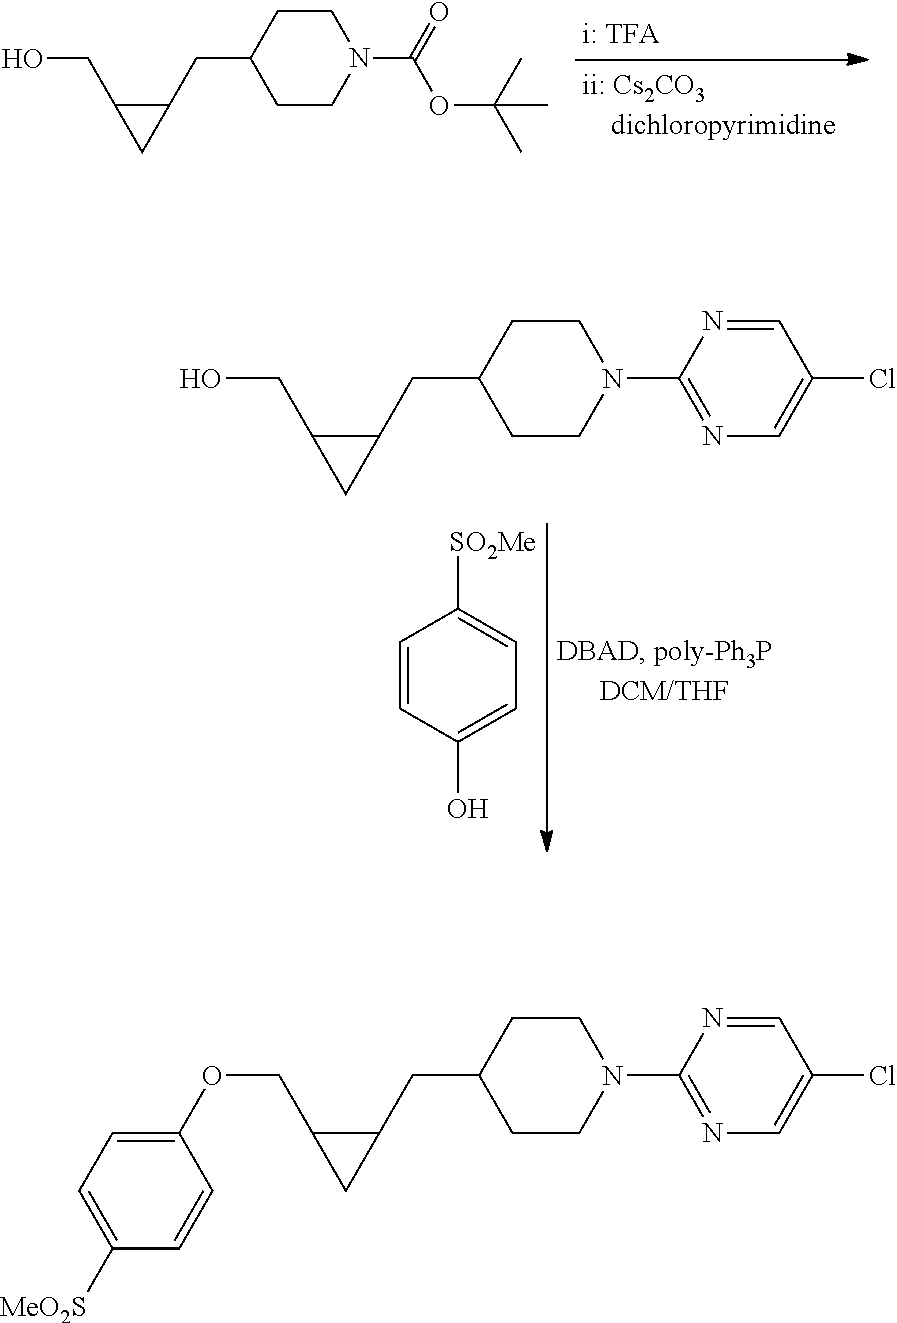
C1CC(CC2C(CO)C2)CCN1C(OC(C)(C)C)=O.C1=CC(O)=CC=C1[SO2Me].C1CC(CC2C(CO)C2)CCN1C1=NC=C(Cl)C=N1.C1CC(CC2C(COC3=CC=C([MeO2S])C=C3)C2)CCN1C1=NC=C(Cl)C=N1
